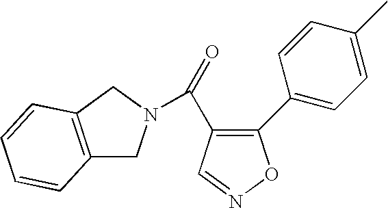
C1(C(=O)N2CC3=C(C2)C=CC=C3)=C(C2=CC=C(C)C=C2)ON=C1
